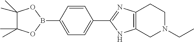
C1=C(B2OC(C)(C)C(C)(C)O2)C=CC(C2=NC3=C(N2)CN(CC)CC3)=C1
